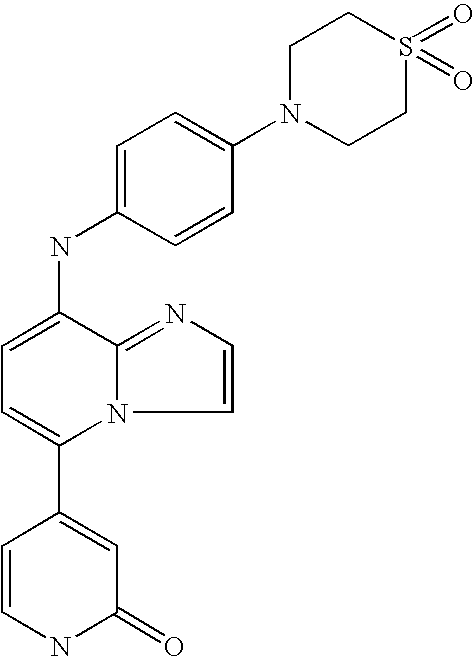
C1=C(NC2=CC=C(C3=CC(=O)NC=C3)N3C2=NC=C3)C=CC(N2CCS(=O)(=O)CC2)=C1
